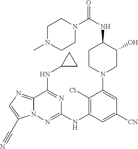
C12=NC=C(C#N)N1N=C(NC1=C(Cl)C(N3CC(O)C(NC(=O)N4CCN(C)CC4)CC3)=CC([CN])=C1)N=C2NC1CC1
